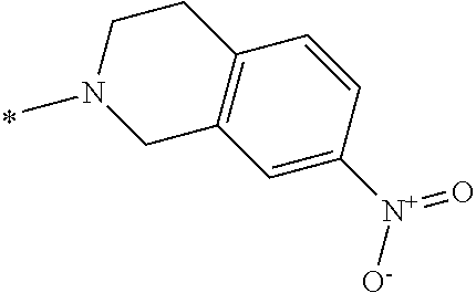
C1N(C)CCC2=C1C=C([N+](=O)[O-])C=C2
